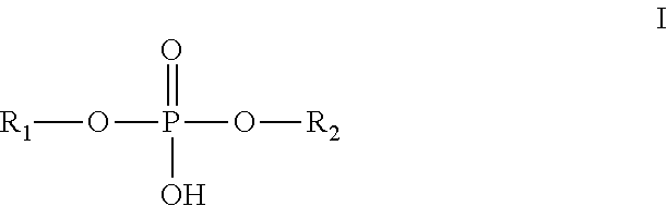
[R1]OP(O[R2])(=O)O
